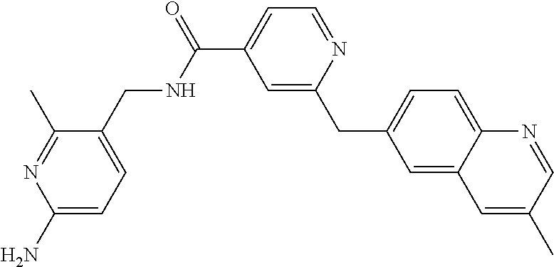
C1=C(CC2=CC(C(=O)NCC3=CC=C(N)N=C3C)=CC=N2)C=C2C(=C1)N=CC(C)=C2
